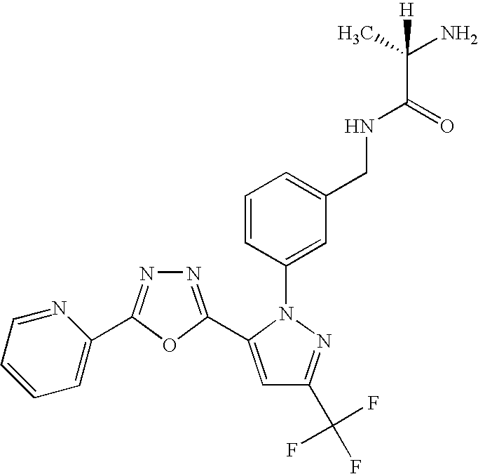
N1=C(C2=CC(C(F)(F)F)=NN2C2=CC(CNC(C(C)(N)[H])=O)=CC=C2)OC(C2=CC=CC=N2)=N1
